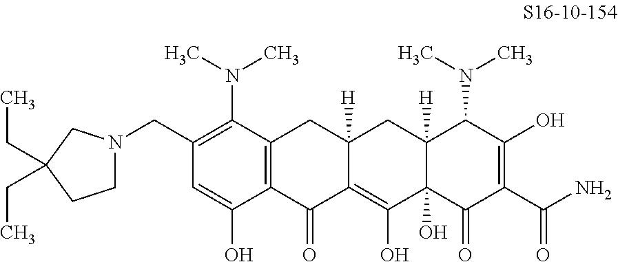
C1(CN2CCC(CC)(CC)C2)=C(N(C)C)C2=C(C(O)=C1)C(=O)C1=C(O)C3(O)C([H])(CC1([H])C2)C(N(C)C)C(O)=C(C(N)=O)C3=O
